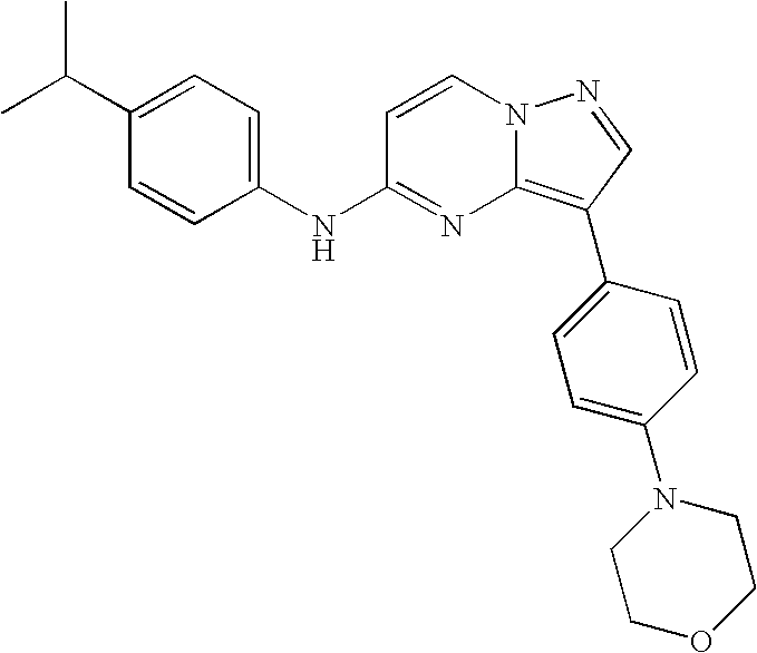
C1(C(C)C)=CC=C(NC2=NC3=C(C4=CC=C(N5CCOCC5)C=C4)C=NN3C=C2)C=C1
